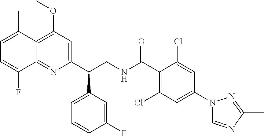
C1(C(CNC(C2=C(Cl)C=C(N3C=NC(C)=N3)C=C2Cl)=O)C2=CC=CC(F)=C2)=CC(OC)=C2C(=N1)C(F)=CC=C2C
